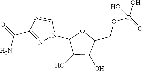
N1=C(C(=O)N)N=CN1C1C(O)C(O)C(COP(=O)(O)O)O1
